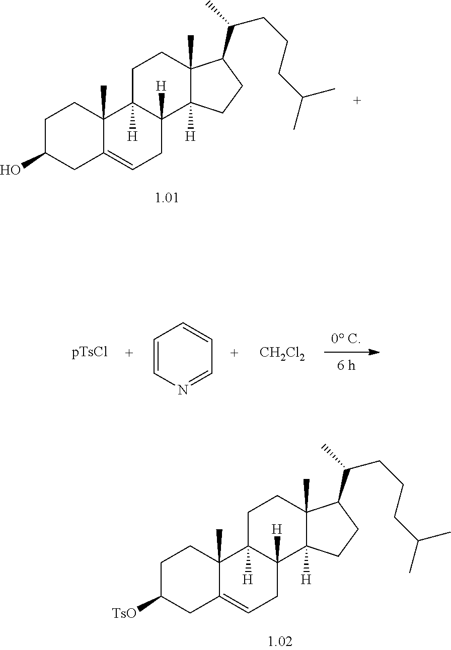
C1C([TsO])CC2=CCC3([H])C([H])(C2(C)C1)CCC1(C)C3([H])CCC1C(CCCC(C)C)C.C1C(O)CC2=CCC3([H])C([H])(C2(C)C1)CCC1(C)C3([H])CCC1C(CCCC(C)C)C.[CH2Cl2].C1=CN=CC=C1
